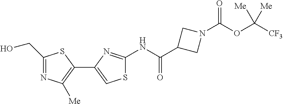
C1(NC(C2CN(C(OC([CF3])([Me])[Me])=O)C2)=O)=NC(C2=C([Me])N=C(CO)S2)=CS1
